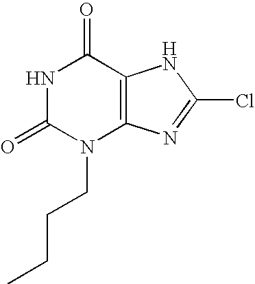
N1C(=O)N(CCCC)C2=C(C1=O)NC(Cl)=N2
